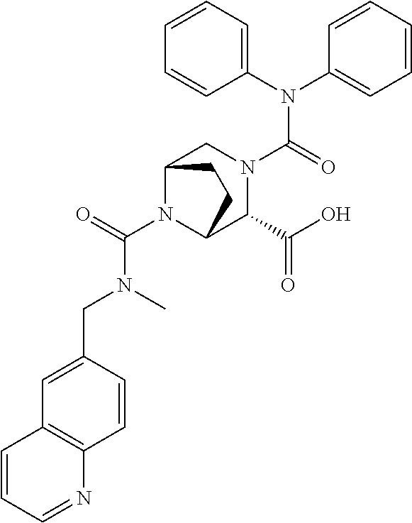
C1(N(C2=CC=CC=C2)C(=O)N2CC3N(C(=O)N(C)CC4=CC5=C(C=C4)N=CC=C5)C(C2C(O)=O)CC3)=CC=CC=C1
